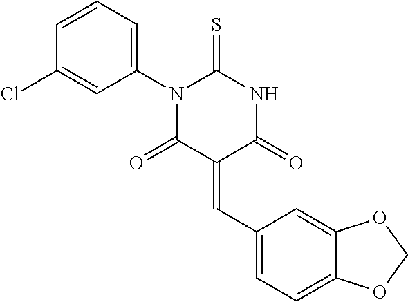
C1=CC(Cl)=CC(N2C(=O)C(=CC3=CC=C4C(=C3)OCO4)C(=O)NC2=S)=C1
